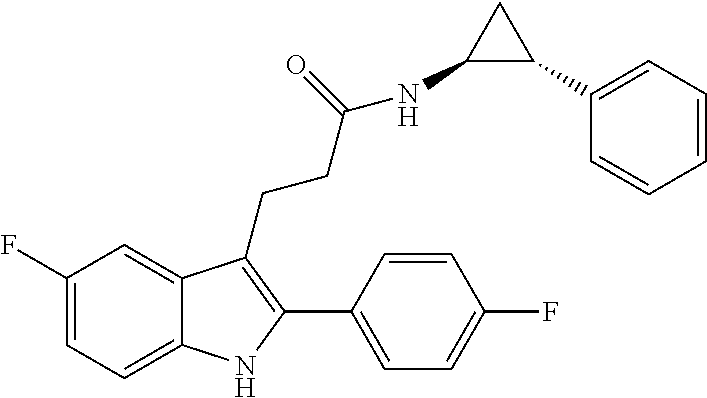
C1=C2C(CCC(NC3C(C4=CC=CC=C4)C3)=O)=C(C3=CC=C(F)C=C3)NC2=CC=C1F
